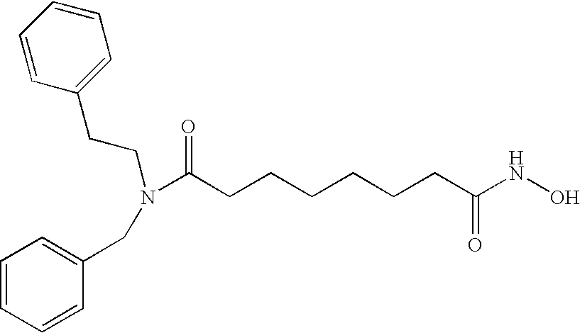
C1=CC(CCN(C(=O)CCCCCCC(NO)=O)CC2=CC=CC=C2)=CC=C1
